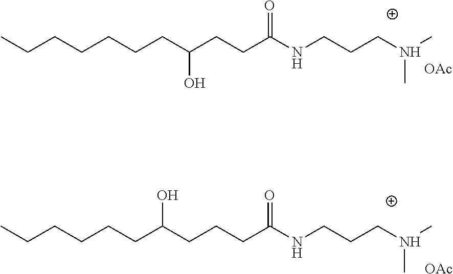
CCCCCCCC(CCC(NCCCN(C)C)=O)O.[OAc].CCCCCCC(CCCC(NCCCN(C)C)=O)O.[OAc]
